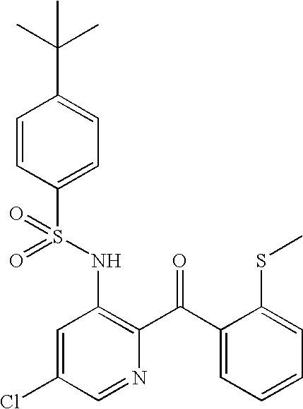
O=S(NC1=C(C(=O)C2=CC=CC=C2SC)N=CC(Cl)=C1)(=O)C1=CC=C(C(C)(C)C)C=C1
